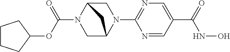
C(N1CC2N(C3=NC=C(C(NO)=O)C=N3)CC1C2)(=O)OC1CCCC1
